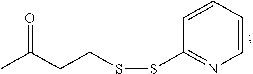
O=C(CCSSC1=NC=CC=C1)C
